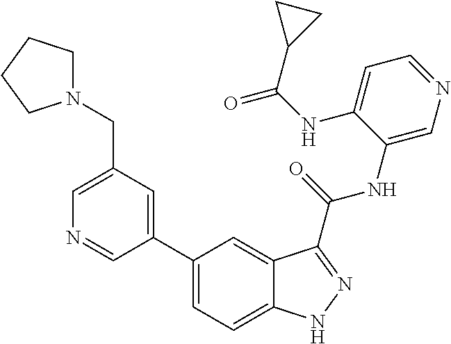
C1(CN2CCCC2)=CN=CC(C2=CC=C3C(=C2)C(C(NC2=CN=CC=C2NC(=O)C2CC2)=O)=NN3)=C1
